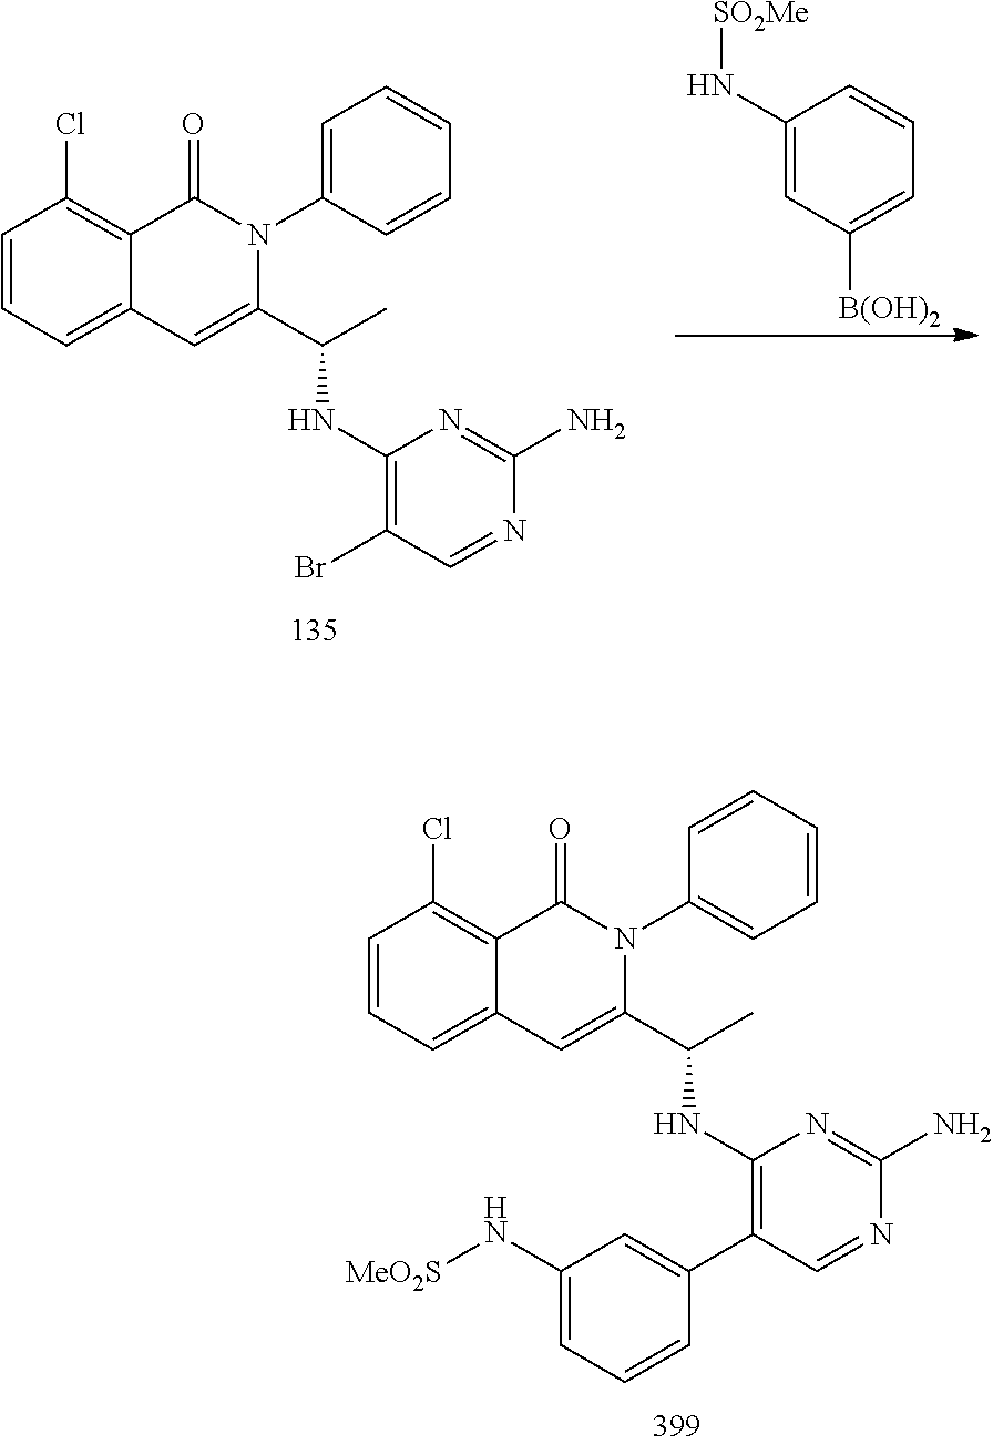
C1=CC=C2C(=C1Cl)C(=O)N(C1=CC=CC=C1)C(C(C)NC1=C(C3=CC(N[MeO2S])=CC=C3)C=NC(N)=N1)=C2.C1=CC=C2C(=C1Cl)C(=O)N(C1=CC=CC=C1)C(C(C)NC1=C(Br)C=NC(N)=N1)=C2.C1(N[SO2Me])=CC([B(OH)2])=CC=C1
